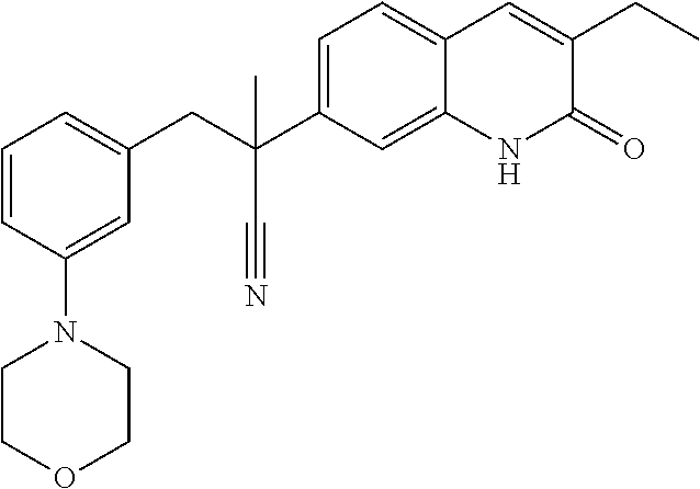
C1=CC(N2CCOCC2)=CC(CC(C2=CC=C3C(=C2)NC(=O)C(CC)=C3)(C#N)C)=C1
